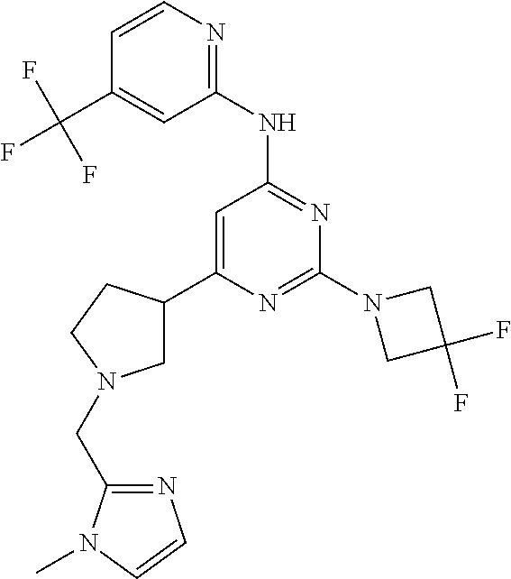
C1(NC2=NC(N3CC(F)(F)C3)=NC(C3CN(CC4=NC=CN4C)CC3)=C2)=NC=CC(C(F)(F)F)=C1
